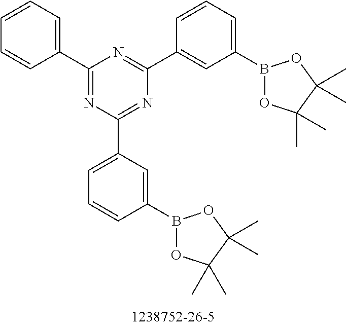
C1(C2=NC(C3=CC=CC(B4OC(C)(C)C(C)(C)O4)=C3)=NC(C3=CC(B4OC(C)(C)C(C)(C)O4)=CC=C3)=N2)=CC=CC=C1
